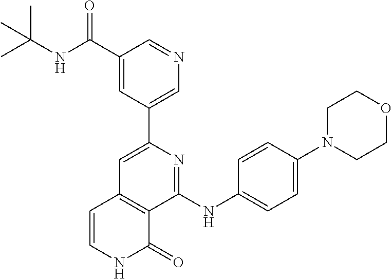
C1(C2=CN=CC(C(=O)NC(C)(C)C)=C2)=CC2=C(C(NC3=CC=C(N4CCOCC4)C=C3)=N1)C(=O)NC=C2
